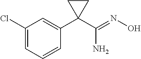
C1(Cl)=CC=CC(C2(C(=NO)N)CC2)=C1
